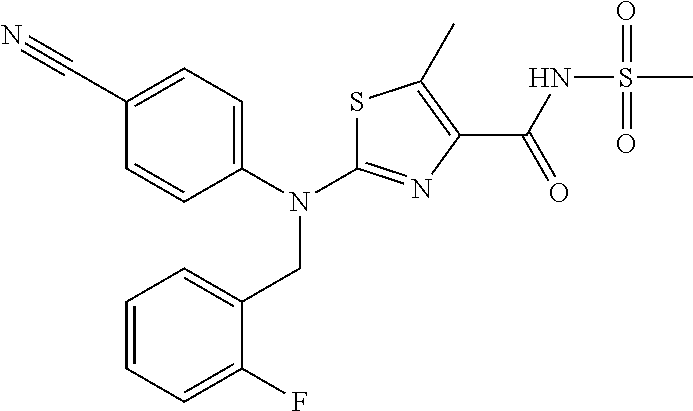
C1(C#N)=CC=C(N(C2=NC(C(NS(C)(=O)=O)=O)=C(C)S2)CC2=CC=CC=C2F)C=C1
